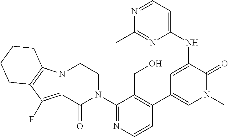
C1=CN=C(N2CCN3C(=C(F)C4=C3CCCC4)C2=O)C(CO)=C1C1=CN(C)C(=O)C(NC2=CC=NC(C)=N2)=C1
